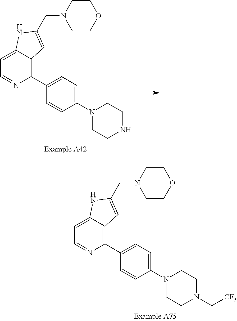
C1(C2=CC=C(N3CCNCC3)C=C2)=C2C(=CC=N1)NC(CN1CCOCC1)=C2.C1(C2=CC=C(N3CCN(C[CF3])CC3)C=C2)=C2C(=CC=N1)NC(CN1CCOCC1)=C2
